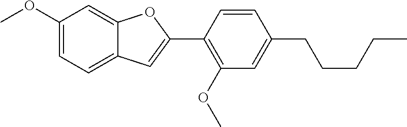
C1(OC)=CC=C2C(=C1)OC(C1=C(OC)C=C(CCCCC)C=C1)=C2
